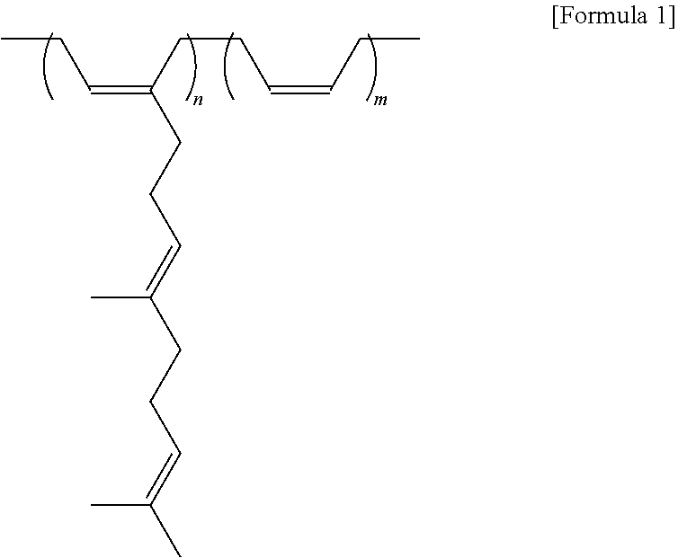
CCC=C(CCC=CCC)CCC=C(CCC=C(C)C)C
